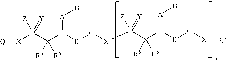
[X](P(C([L]([D][G][X]P(C([L]([D][G][X][Q])[A]B)([R5])[R6])([Z])=[Y])[A]B)([R5])[R6])([Z])=[Y])[Q]
